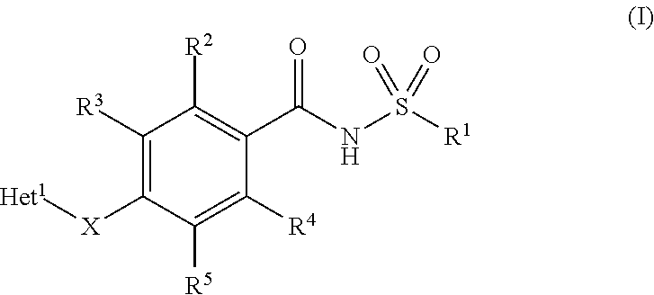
C1([R3])=C([X][Het1])C([R5])=C([R4])C(C(NS([R1])(=O)=O)=O)=C1[R2]
